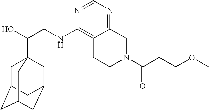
C(CNC1=C2C(=NC=N1)CN(C(CCOC)=O)CC2)(O)C12CC3CC(CC(C1)C3)C2
